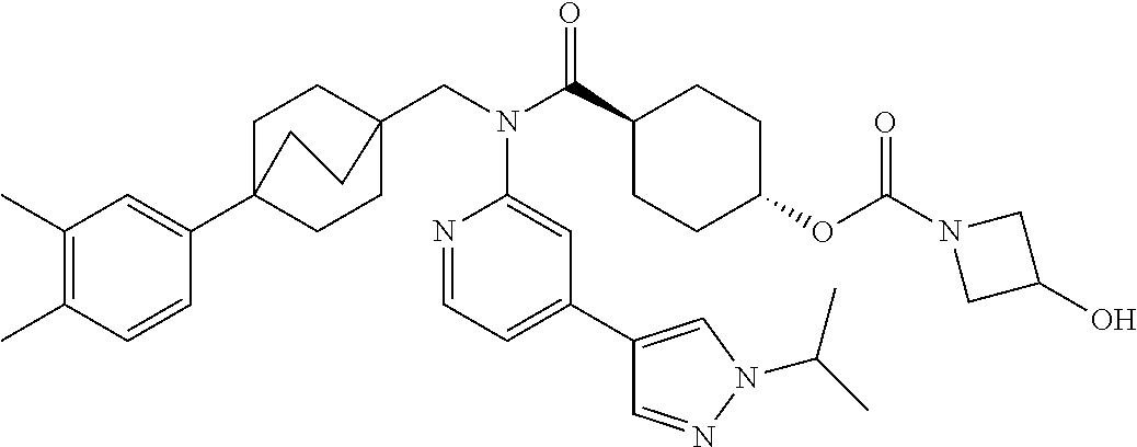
C1(C)=C(C)C=CC(C23CCC(CN(C(C4CCC(OC(N5CC(O)C5)=O)CC4)=O)C4=CC(C5=CN(C(C)C)N=C5)=CC=N4)(CC2)CC3)=C1
